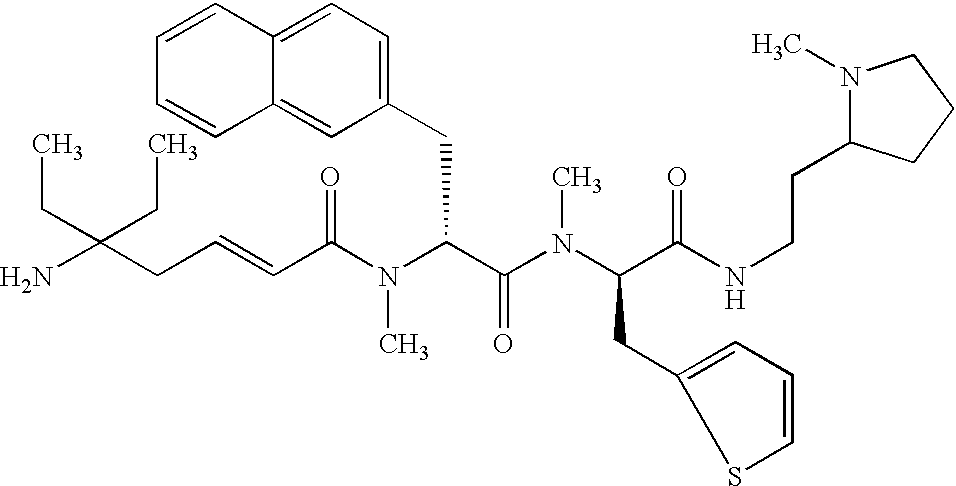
NC(CC=CC(N(C(C(=O)N(C)C(CC1=CC=CS1)C(=O)NCCC1N(C)CCC1)CC1=CC=C2C(=C1)C=CC=C2)C)=O)(CC)CC
